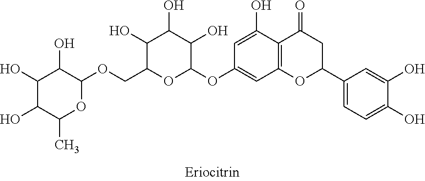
C1(O)C(O)C(C)OC(OCC2OC(OC3=CC4=C(C(O)=C3)C(=O)CC(C3=CC=C(O)C(O)=C3)O4)C(O)C(O)C2O)C1O
